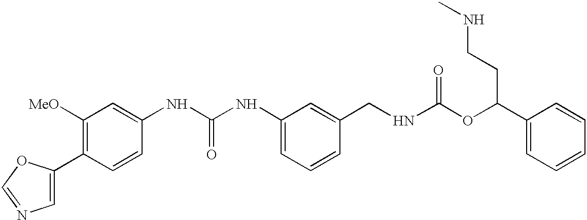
C1=C(C2=C([MeO])C=C(NC(NC3=CC=CC(CNC(OC(C4=CC=CC=C4)CCNC)=O)=C3)=O)C=C2)OC=N1
